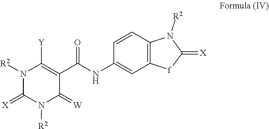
C1=CC2=C(C=C1NC(C1=C([Y])N([R2])C(=[X])N([R2])C1=[W])=O)[f]C(=[X])N2[R2]
